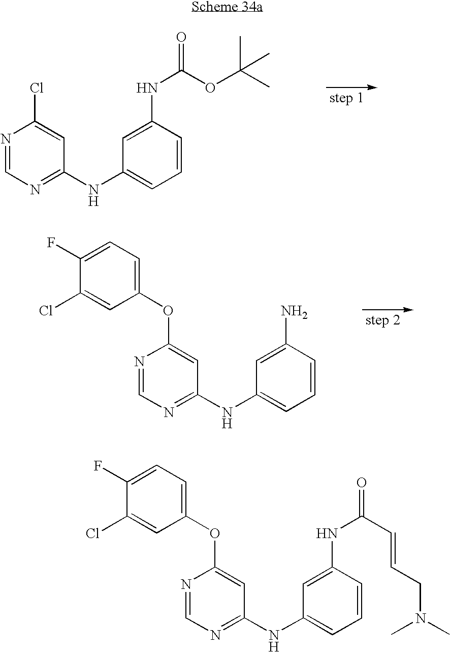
ClC1=CC(NC2=CC=CC(NC(=O)OC(C)(C)C)=C2)=NC=N1.O(C1=CC(NC2=CC=CC(N)=C2)=NC=N1)C1=CC=C(F)C(Cl)=C1.O(C1=CC(NC2=CC=CC(NC(=O)C=CCN(C)C)=C2)=NC=N1)C1=CC=C(F)C(Cl)=C1
